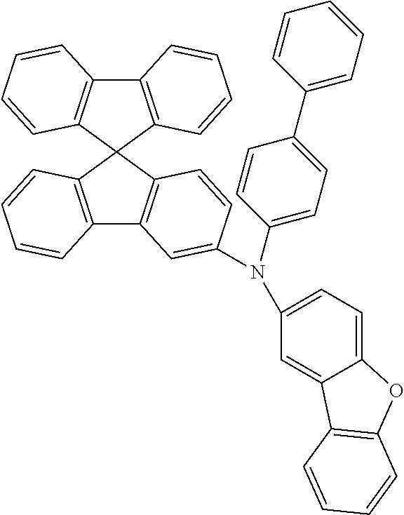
C12=C(C3(C4=C1C=C(N(C1=CC=C(C5=CC=CC=C5)C=C1)C1=CC=C5C(=C1)C1=C(O5)C=CC=C1)C=C4)C1=C(C4=C3C=CC=C4)C=CC=C1)C=CC=C2
